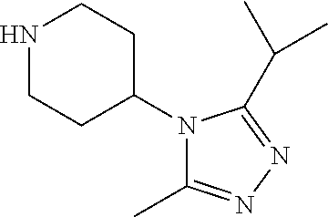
N1CCC(N2C(C)=NN=C2C(C)C)CC1
